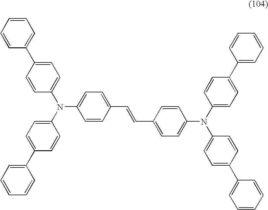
C1=CC=CC(C2=CC=C(N(C3=CC=C(C4=CC=CC=C4)C=C3)C3=CC=C(C=CC4=CC=C(N(C5=CC=C(C6=CC=CC=C6)C=C5)C5=CC=C(C6=CC=CC=C6)C=C5)C=C4)C=C3)C=C2)=C1
